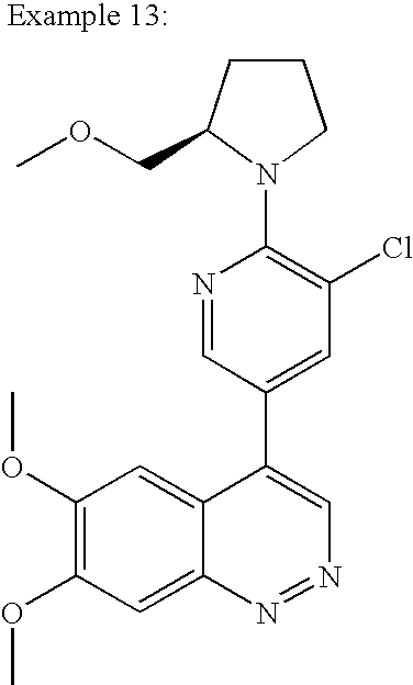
C1(OC)=C(OC)C=C2C(=C1)C(C1=CC(Cl)=C(N3C(COC)CCC3)N=C1)=CN=N2
